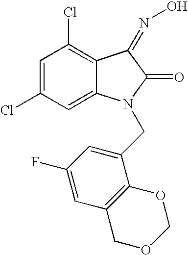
C1=C(Cl)C=C2C(=C1Cl)C(=NO)C(=O)N2CC1=CC(F)=CC2=C1OCOC2
